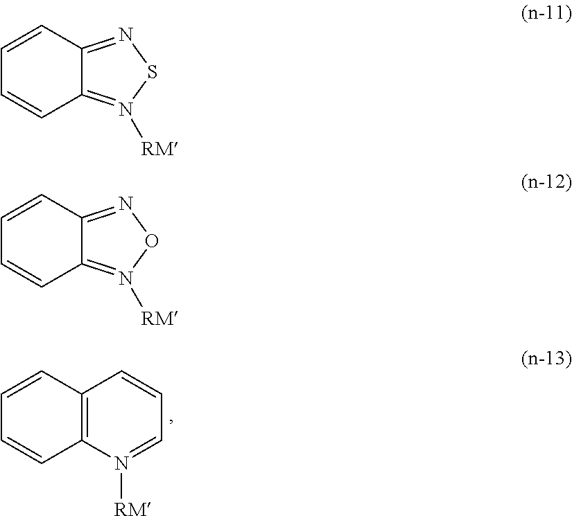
C12=C(N([RM])=CC=C1)C=CC=C2.C12=N([RM])SN=C1C=CC=C2.C12=N([RM])ON=C1C=CC=C2
